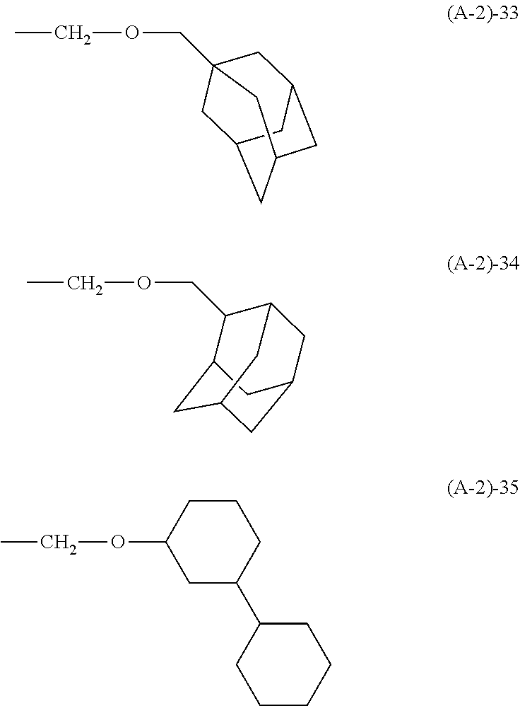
C(OCC1C2CC3CC(CC1C3)C2)C.C(OC1CC(C2CCCCC2)CCC1)C.C(OCC12CC3CC(CC(C1)C3)C2)C
